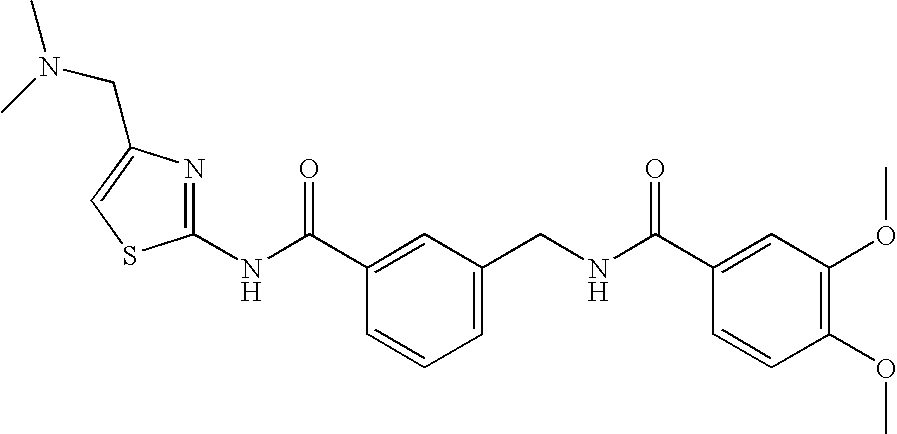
N(C(C1=CC(CNC(C2=CC(OC)=C(OC)C=C2)=O)=CC=C1)=O)C1=NC(CN(C)C)=CS1
